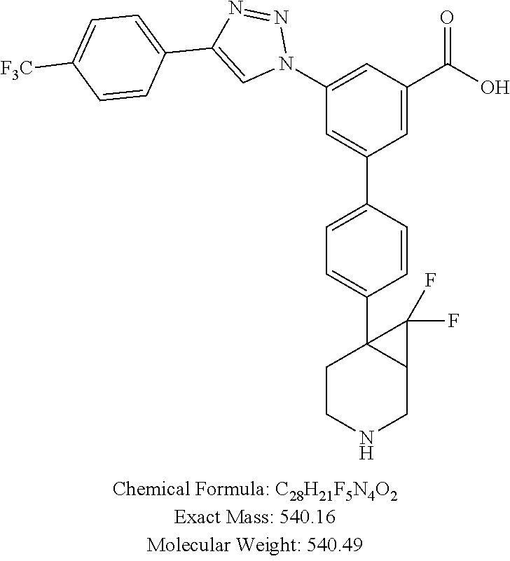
C1=CC(C2=CC(N3N=NC(C4=CC=C([F3C])C=C4)=C3)=CC(C(O)=O)=C2)=CC=C1C12CCNCC1C2(F)F
